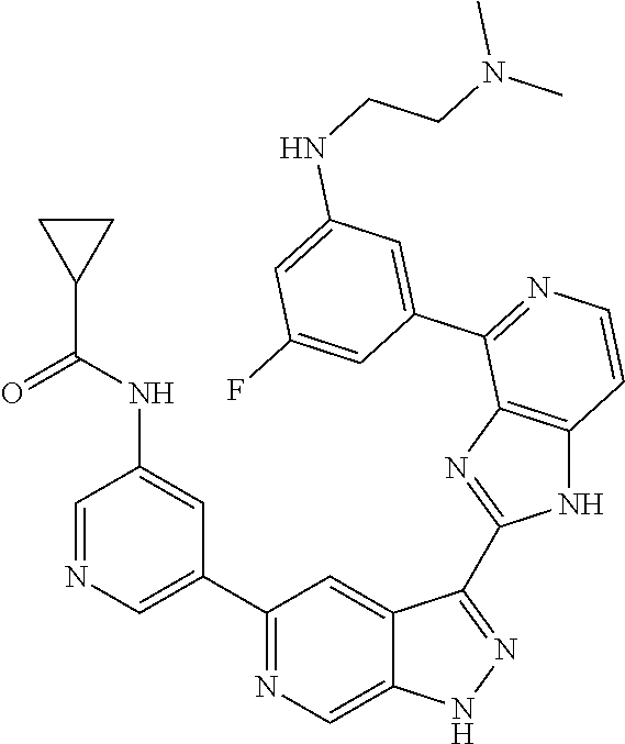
C1=NC=C(C2=NC=C3C(=C2)C(C2=NC4=C(N2)C=CN=C4C2=CC(NCCN(C)C)=CC(F)=C2)=NN3)C=C1NC(C1CC1)=O
